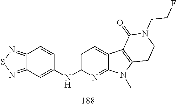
C12=NSN=C1C=C(NC1=CC=C3C(=N1)N(C)C1=C3C(=O)N(CCF)CC1)C=C2
